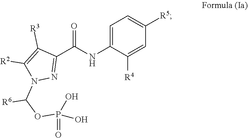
C1(NC(C2=NN(C([R6])OP(O)(=O)O)C([R2])=C2[R3])=O)=CC=C([R5])C=C1[R4]
